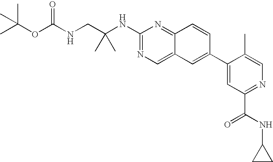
O(C(NCC(NC1=NC=C2C(=N1)C=CC(C1=CC(C(NC3CC3)=O)=NC=C1C)=C2)(C)C)=O)C(C)(C)C
